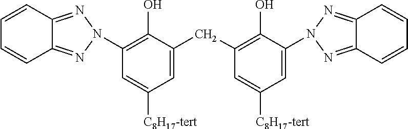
C12=NN(C3=C(O)C(CC4=C(O)C(N5N=C6C(=N5)C=CC=C6)=CC([C8H17-tert])=C4)=CC([C8H17-tert])=C3)N=C1C=CC=C2
